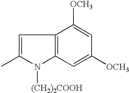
C1=C(C)N([(CH2)2COOH])C2=C1C([OCH3])=CC([OCH3])=C2
